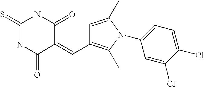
C1(=S)NC(=O)C(=CC2=C(C)N(C3=CC=C(Cl)C(Cl)=C3)C(C)=C2)C(=O)N1
